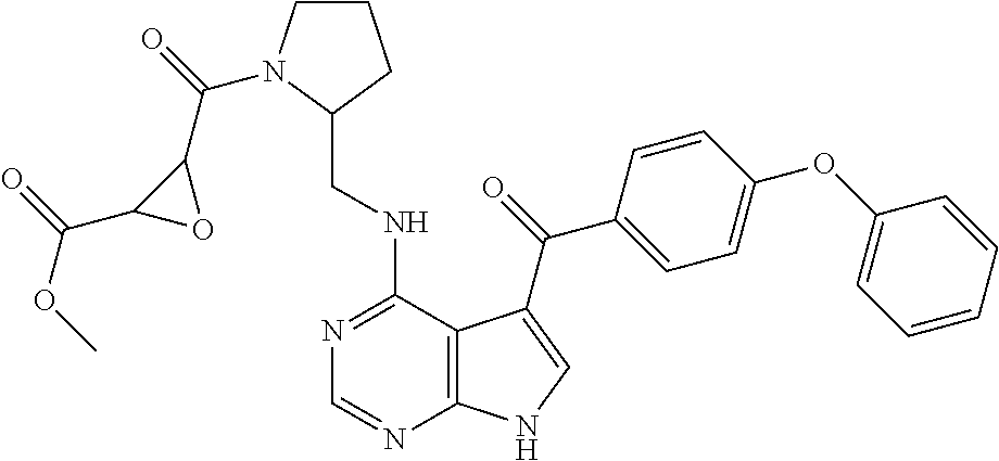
C1=CC=CC(OC2=CC=C(C(=O)C3=CNC4=C3C(NCC3CCCN3C(=O)C3C(C(=O)OC)O3)=NC=N4)C=C2)=C1
